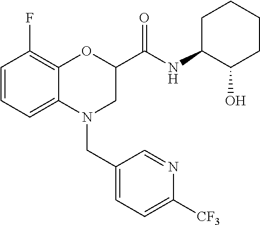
C1=CC=C2C(=C1F)OC(C(NC1CCCCC1O)=O)CN2CC1=CC=C([CF3])N=C1
